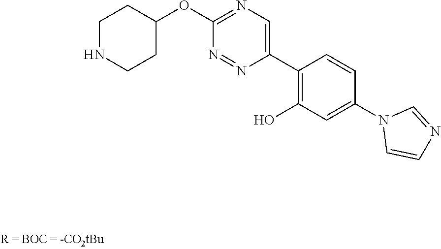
C1(C2=CN=C(OC3CCNCC3)N=N2)=C(O)C=C(N2C=CN=C2)C=C1
